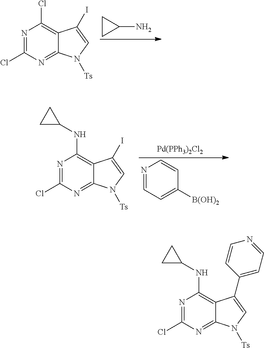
N1=C(Cl)N=C2C(=C1Cl)C(I)=CN2[Ts].C1CC1N.N1=C(Cl)N=C2C(=C1NC1CC1)C(I)=CN2[Ts].[Pd(PPh3)2Cl2].N1=CC=C([B(OH)2])C=C1.N1=C(Cl)N=C2C(=C1NC1CC1)C(C1=CC=NC=C1)=CN2[Ts]
